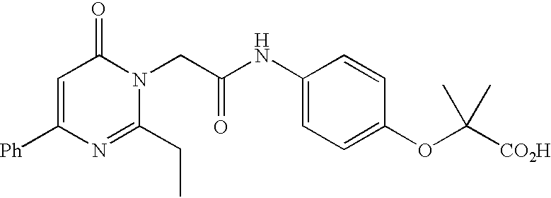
C1=C([Ph])N=C(CC)N(CC(NC2=CC=C(OC([CO2H])(C)C)C=C2)=O)C1=O
